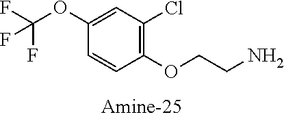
C1(OC(F)(F)F)=CC(Cl)=C(OCCN)C=C1
